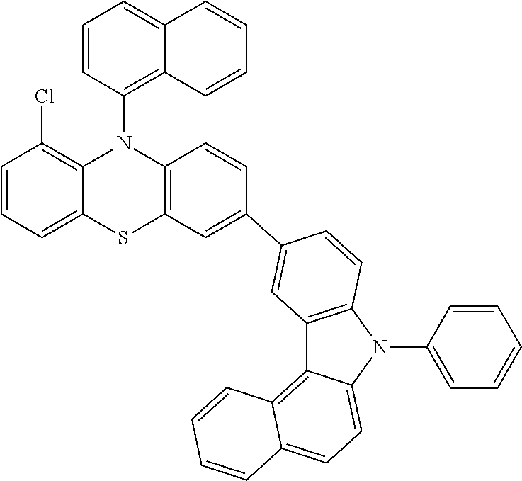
C1=CC=C2C(=C1Cl)N(C1=C3C(=CC=C1)C=CC=C3)C1=C(C=C(C3=CC4=C(N(C5=CC=CC=C5)C5=CC=C6C(=C45)C=CC=C6)C=C3)C=C1)S2
